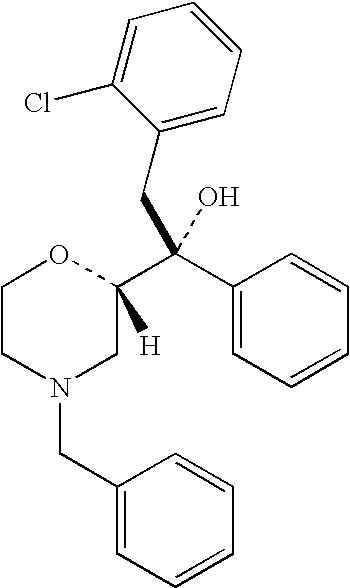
C1CN(CC2=CC=CC=C2)CC(C(C2=CC=CC=C2)(O)CC2=CC=CC=C2Cl)([H])O1
